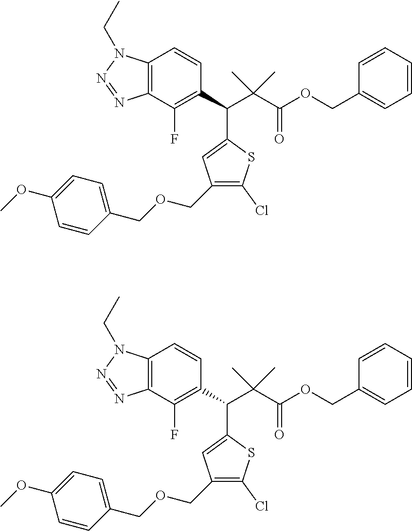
C12=C(C(F)=C(C(C(C(OCC3=CC=CC=C3)=O)(C)C)C3=CC(COCC4=CC=C(OC)C=C4)=C(Cl)S3)C=C1)N=NN2CC.C12=C(C(F)=C(C(C(C(OCC3=CC=CC=C3)=O)(C)C)C3=CC(COCC4=CC=C(OC)C=C4)=C(Cl)S3)C=C1)N=NN2CC
